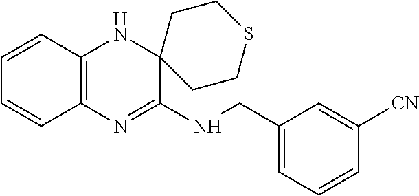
C1=CC2=C(C=C1)N=C(NCC1=CC=CC([CN])=C1)C1(N2)CCSCC1
